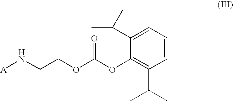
C1(C(C)C)=CC=CC(C(C)C)=C1OC(=O)OCCN[A]
